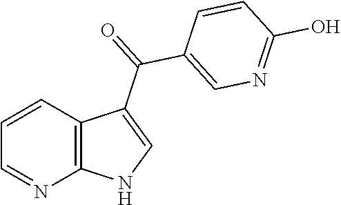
C1=CC2=C(N=C1)NC=C2C(=O)C1=CN=C(O)C=C1
